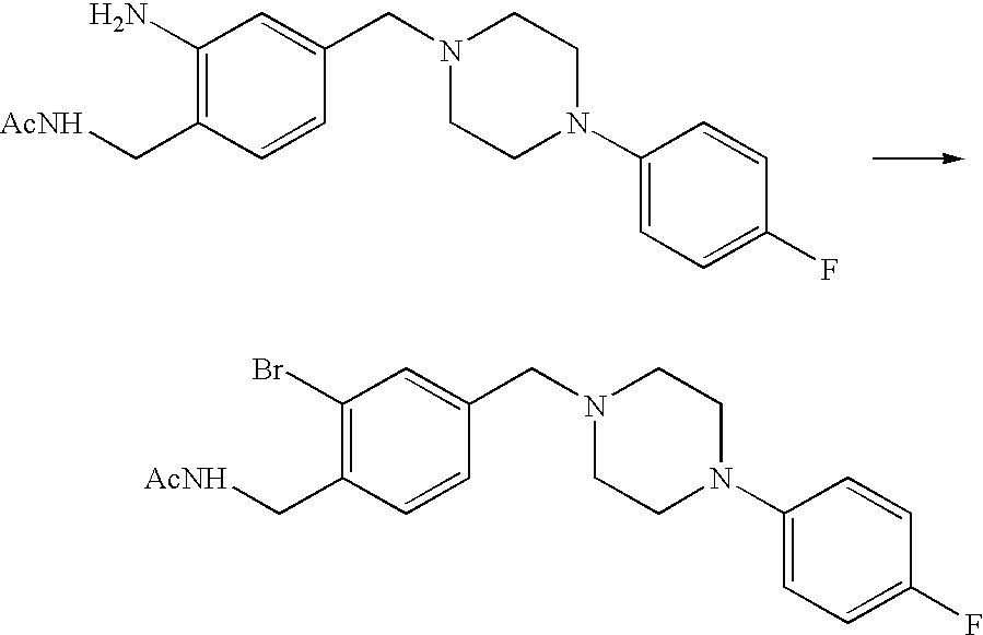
C1(N)=C(C[AcNH])C=CC(CN2CCN(C3=CC=C(F)C=C3)CC2)=C1.C1(Br)=C(C[AcNH])C=CC(CN2CCN(C3=CC=C(F)C=C3)CC2)=C1
